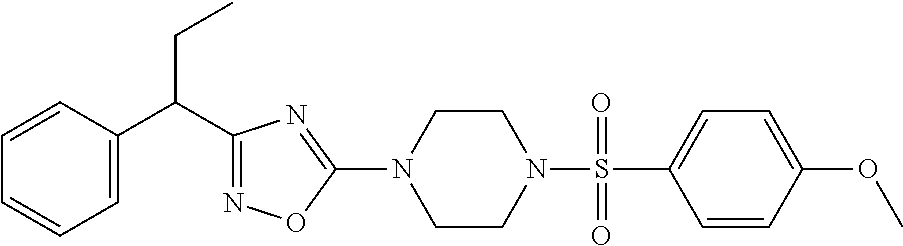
N1=C(C(CC)C2=CC=CC=C2)N=C(N2CCN(S(=O)(C3=CC=C(OC)C=C3)=O)CC2)O1
